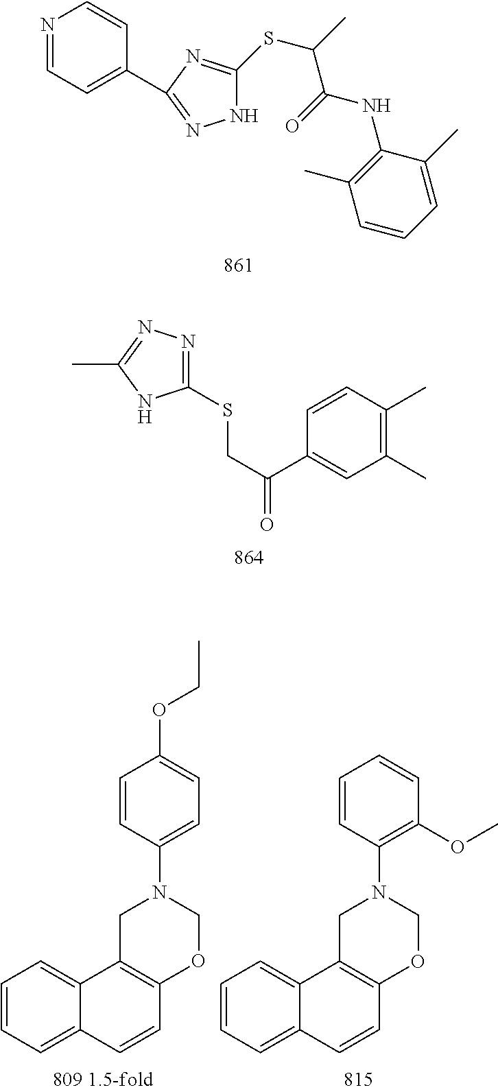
N1=CC=C(C2=NNC(SC(C)C(=O)NC3=C(C)C=CC=C3C)=N2)C=C1.C1(SCC(=O)C2=CC(C)=C(C)C=C2)=NN=C(C)N1.C1=CC=C2C(=C1)C1=C(C=C2)OCN(C2=CC=C(OCC)C=C2)C1.C1=CC=C2C(=C1)C1=C(C=C2)OCN(C2=C(OC)C=CC=C2)C1
